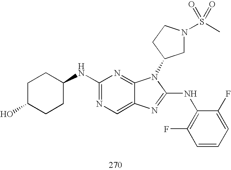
C1(NC2CCC(O)CC2)=NC=C2C(=N1)N(C1CN(S(C)(=O)=O)CC1)C(NC1=C(F)C=CC=C1F)=N2
